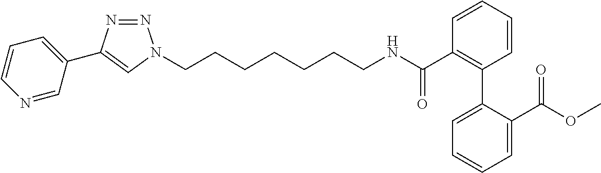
C(CCCCCCN1N=NC(C2=CC=CN=C2)=C1)NC(C1=C(C2=CC=CC=C2C(OC)=O)C=CC=C1)=O
